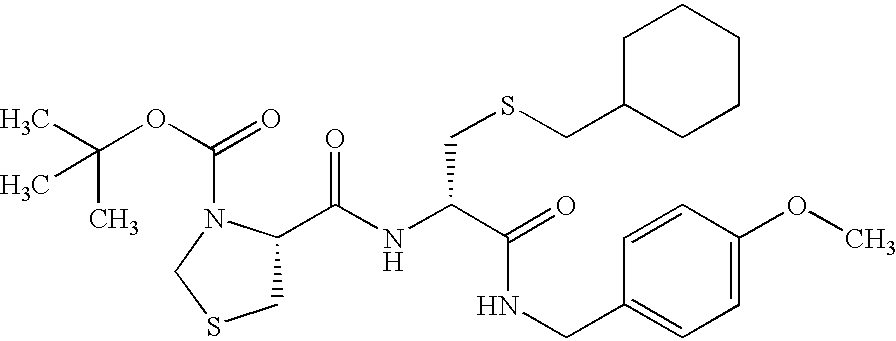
C(NC(C(=O)NCC1=CC=C(OC)C=C1)CSCC1CCCCC1)(=O)C1CSCN1C(OC(C)(C)C)=O
